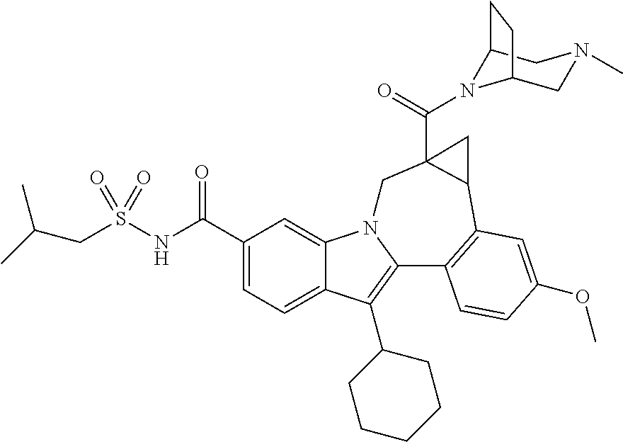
S(NC(C1=CC=C2C(=C1)N1C(=C2C2CCCCC2)C2=C(C3C(C(=O)N4C5CN(C)CC4CC5)(C1)C3)C=C(OC)C=C2)=O)(=O)(=O)CC(C)C
